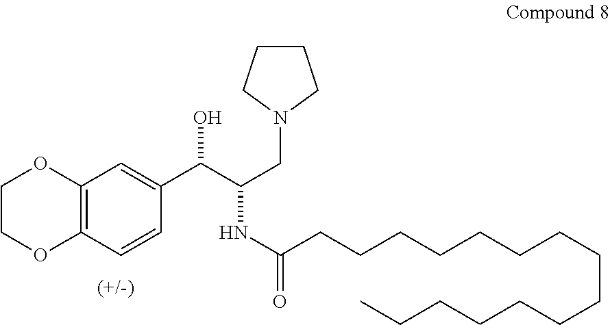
C12=C(C=CC(C(C(CN3CCCC3)NC(CCCCCCCCCCCCCCC)=O)O)=C1)OCCO2
